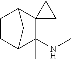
C1CC2C(NC)(C)C3(C1C2)CC3
